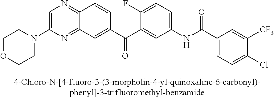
C1=C(N2CCOCC2)N=C2C(=N1)C=CC(C(C1=CC(NC(C3=CC=C(Cl)C([CF3])=C3)=O)=CC=C1F)=O)=C2
